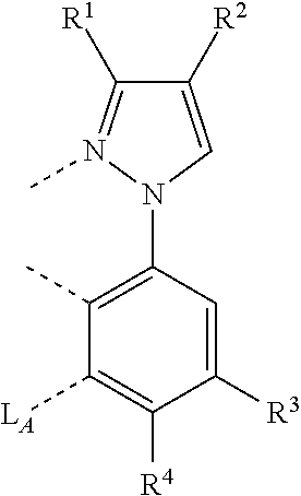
C1([R2])=CN(C2=C(C)C([LA])=C([R4])C([R3])=C2)N(C)=C1[R1]
